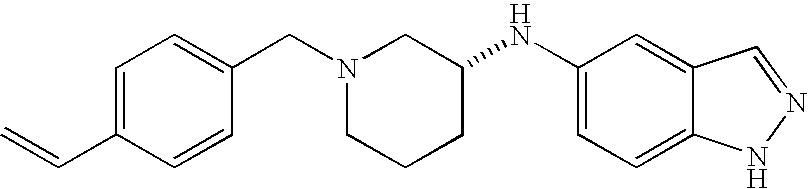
C1=C(C=C)C=CC(CN2CCCC(NC3=CC=C4C(=C3)C=NN4)C2)=C1
